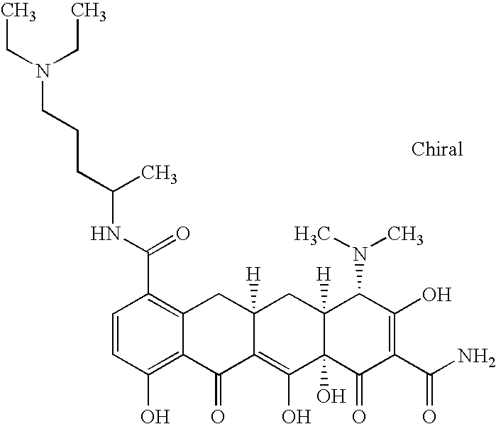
C1=CC(O)=C2C(=C1C(NC(CCCN(CC)CC)C)=O)CC1([H])C(=C(O)C3(O)C([H])(C1)C(N(C)C)C(O)=C(C(N)=O)C3=O)C2=O
